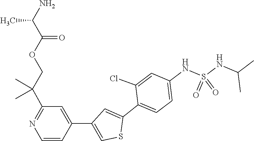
C1(C2=CC(C3=CC(C(COC(C(N)C)=O)(C)C)=NC=C3)=CS2)=CC=C(NS(NC(C)C)(=O)=O)C=C1Cl
